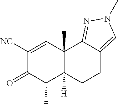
C1([NC])=CC2(C)C([H])(C(C)C1=O)CCC1=CN(C)N=C21
